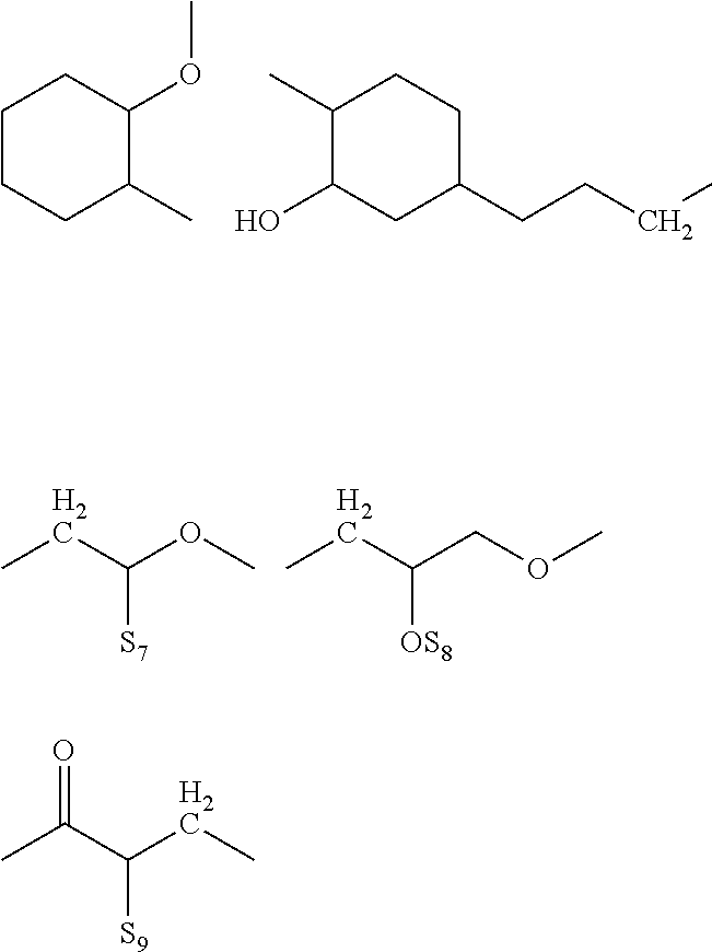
C1CCC(OC)C(C)C1.C1(C)CCC(CCCC)CC1O.CCC(OC)[S7].CCC(COC)[OS8].CCC(C(C)=O)[S9]
